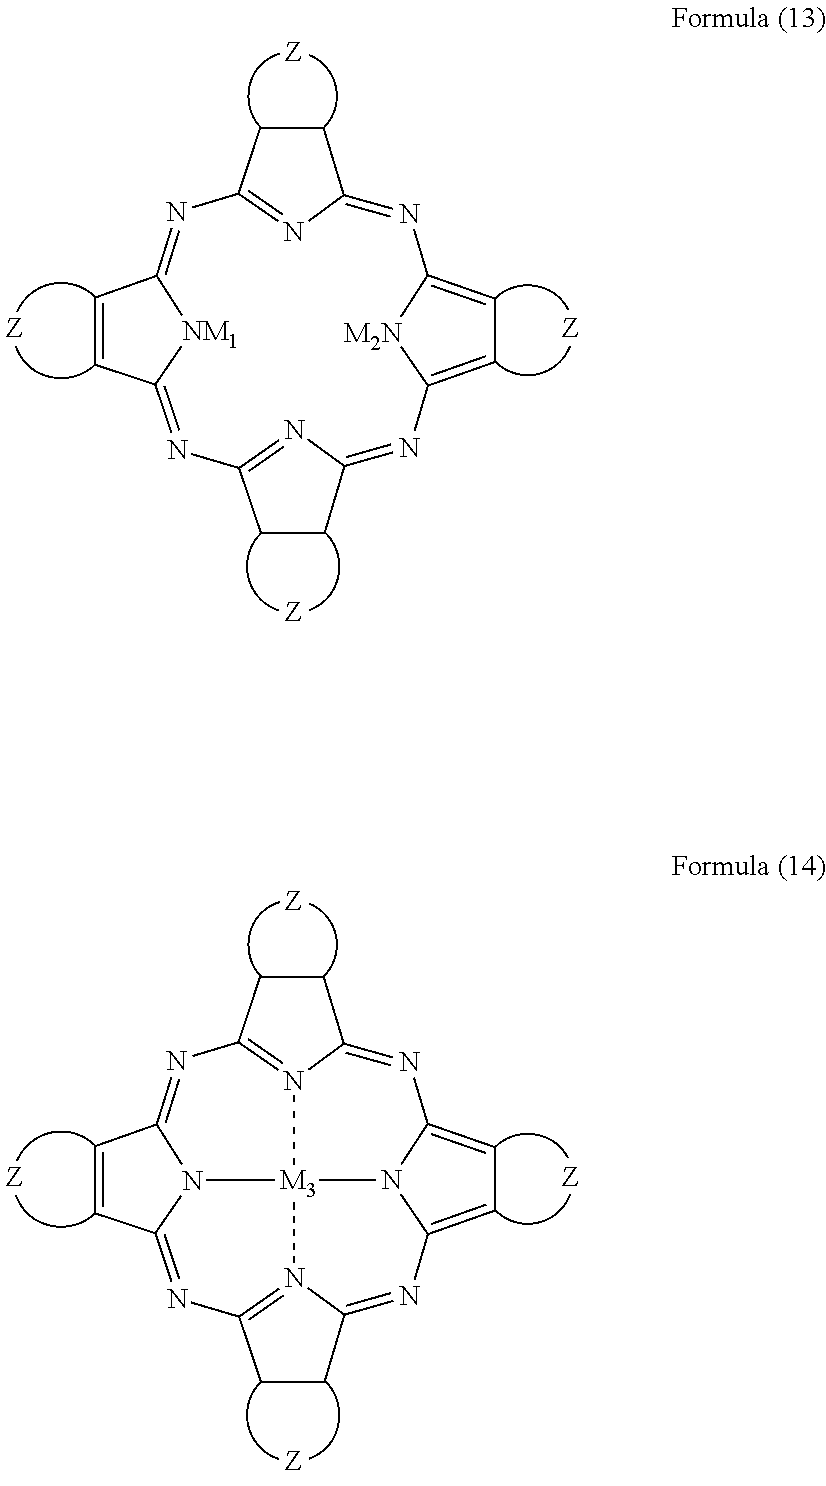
C1CC2=NC3=CC=C([M2N]3)N=C3CCC(=N3)N=C3C=CC(=NC1=N2)[NM1]3.C1CC2=NC3=CC=C4N3[M3]35N2=C1N=C1C=CC(=NC2=N3C(=N4)CC2)N15
